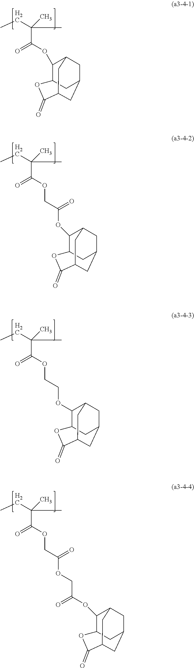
C(C(CC)(C)C)(OC1C2CC3CC1CC(C(=O)O2)C3)=O.C(C(CC)(C)C)(OCC(OC1C2CC3CC1CC(C(=O)O2)C3)=O)=O.C(C(CC)(C)C)(OCCOC1C2CC3CC1CC(C(=O)O2)C3)=O.C(C(CC)(C)C)(OCC(OCC(OC1C2CC3CC1CC(C(=O)O2)C3)=O)=O)=O
